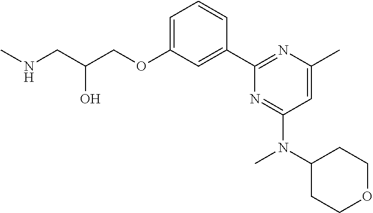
C1=C(OCC(CNC)O)C=C(C2=NC(C)=CC(N(C3CCOCC3)C)=N2)C=C1
